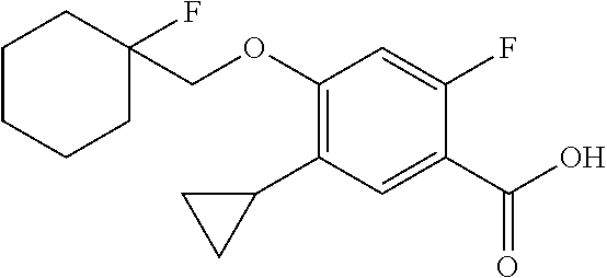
C1(OCC2(F)CCCCC2)=C(C2CC2)C=C(C(O)=O)C(F)=C1
